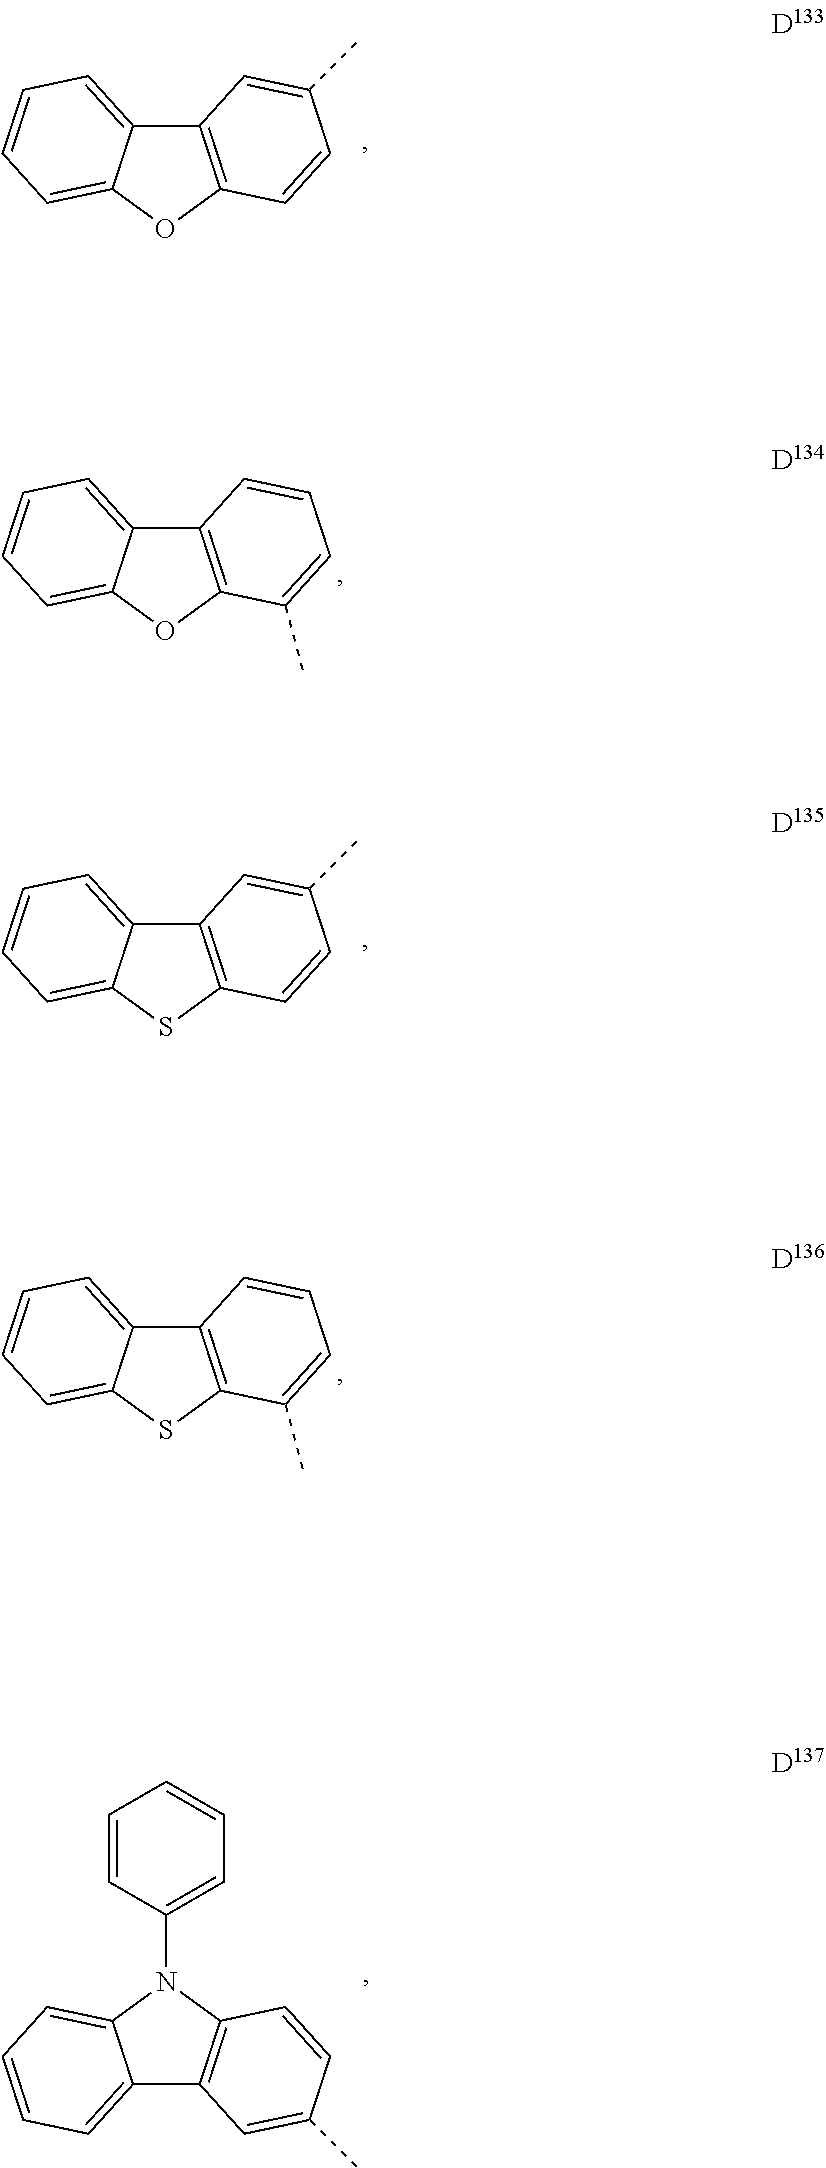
C12=C(OC3=CC=CC=C13)C=CC(C)=C2.C12=C(OC3=CC=CC=C13)C(C)=CC=C2.C12=C(SC3=CC=CC=C13)C=CC(C)=C2.C12=C(SC3=CC=CC=C13)C(C)=CC=C2.C12=CC=CC=C1N(C1=CC=CC=C1)C1=C2C=C(C)C=C1
